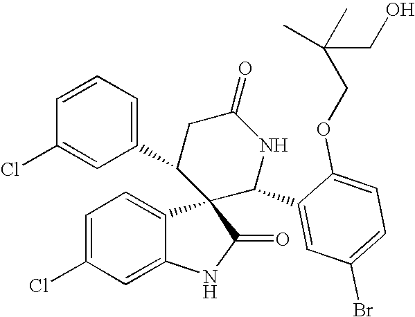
C1=C(Cl)C=C2C(=C1)C1(C(=O)N2)C(C2=CC=CC(Cl)=C2)CC(=O)NC1C1=CC(Br)=CC=C1OCC(CO)(C)C
